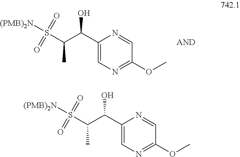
[(PMB)2N]S(C(C)C(C1=CN=C(OC)C=N1)O)(=O)=O.[(PMB)2N]S(C(C)C(C1=CN=C(OC)C=N1)O)(=O)=O
